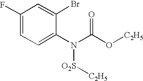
C1=C(F)C=C(Br)C(N(C(O[C2H5])=O)[O2S][C2H5])=C1
